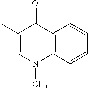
C12=C(C=CC=C1)N(C)C=C(C)C2=O
